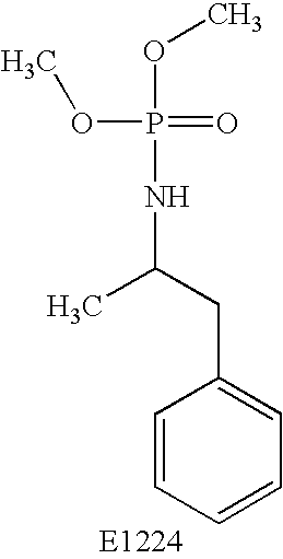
COP(OC)(=O)NC(C)CC1=CC=CC=C1
